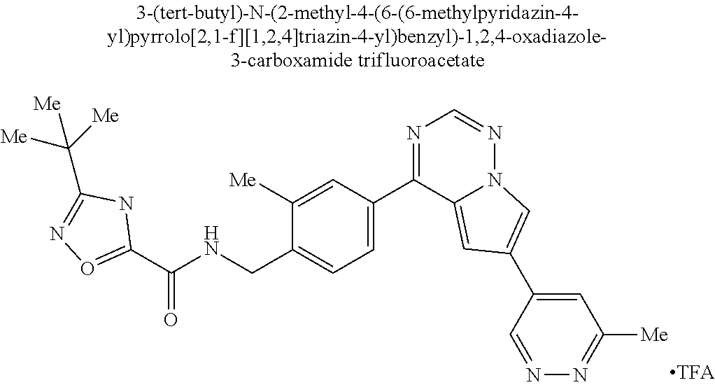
C1([Me])=CC(C2=NC=NN3C2=CC(C2=CC([Me])=NN=C2)=C3)=CC=C1CNC(C1=ON=C(C([Me])([Me])[Me])N1)=O
